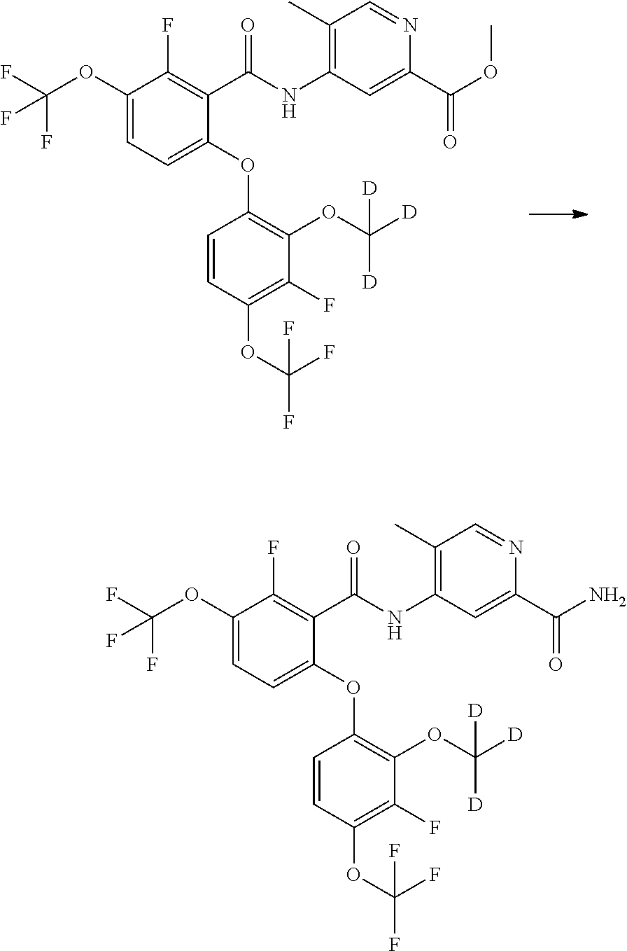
C(=O)(NC1=C(C)C=NC(C(OC)=O)=C1)C1=C(F)C(OC(F)(F)F)=CC=C1OC1=C(OC([D])([D])[D])C(F)=C(OC(F)(F)F)C=C1.C(=O)(NC1=C(C)C=NC(C(N)=O)=C1)C1=C(F)C(OC(F)(F)F)=CC=C1OC1=C(OC([D])([D])[D])C(F)=C(OC(F)(F)F)C=C1
